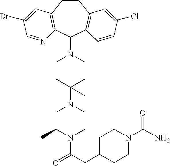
C1CC(N2CC(C)N(C(CC3CCN(C(N)=O)CC3)=O)CC2)(C)CCN1C1C2=C(CCC3=C1C=CC(Cl)=C3)C=C(Br)C=N2
